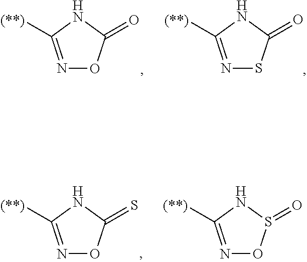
N1=C([(**)])NC(=O)O1.N1=C([(**)])NC(=O)S1.N1=C([(**)])NS(=O)O1.N1=C([(**)])NC(=S)O1
